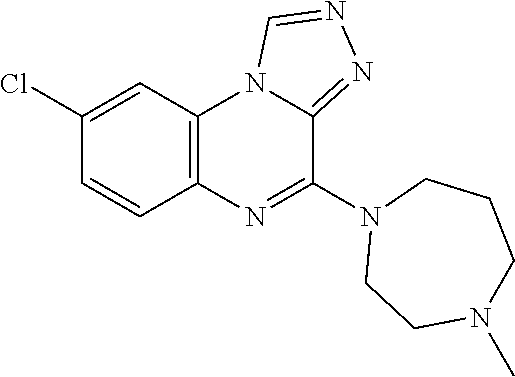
C12=C(C=C(Cl)C=C1)N1C(=NN=C1)C(N1CCCN(C)CC1)=N2
